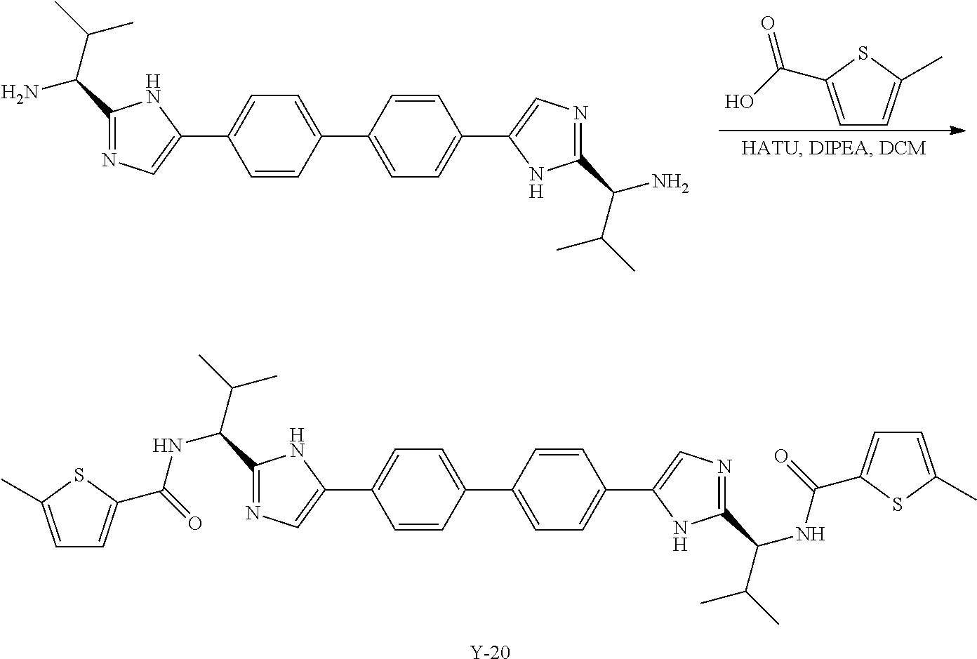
C1(C2=CC=C(C3=CN=C(C(C(C)C)N)N3)C=C2)=CC=C(C2=CN=C(C(C(C)C)N)N2)C=C1.C1=C(C(O)=O)SC(C)=C1.C1(C2=CC=C(C3=CN=C(C(C(C)C)NC(=O)C4=CC=C(C)S4)N3)C=C2)=CC=C(C2=CN=C(C(C(C)C)NC(=O)C3=CC=C(C)S3)N2)C=C1.[Y]
